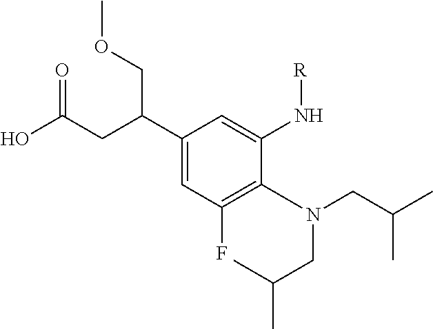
N(CC(C)C)(CC(C)C)C1=C(F)C=C(C(CC(O)=O)COC)C=C1N[R]
